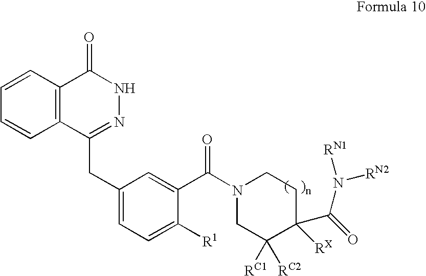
C12=C(C(CC3=CC=C([R1])C(C(N4CC([RC1])([RC2])C(C(N([RN2])[RN1])=O)([RX])CC4)=O)=C3)=NNC1=O)C=CC=C2
